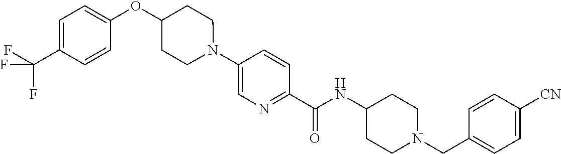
N(C(C1=NC=C(N2CCC(OC3=CC=C(C(F)(F)F)C=C3)CC2)C=C1)=O)C1CCN(CC2=CC=C([CN])C=C2)CC1
